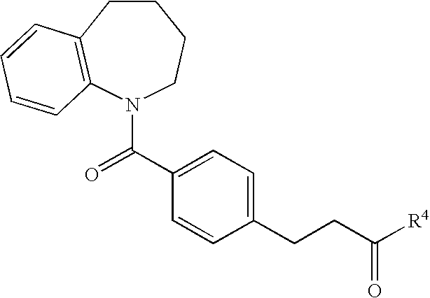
C1CC2=C(N(C(C3=CC=C(CCC([R4])=O)C=C3)=O)CC1)C=CC=C2
